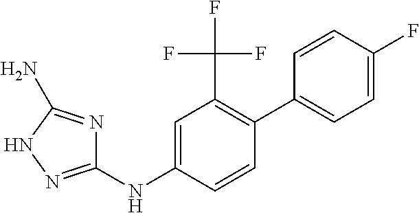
C1(NC2=CC(C(F)(F)F)=C(C3=CC=C(F)C=C3)C=C2)=NNC(N)=N1
